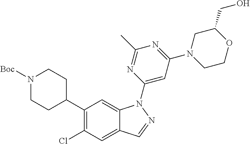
C1(C2CCN([Boc])CC2)=C(Cl)C=C2C(=C1)N(C1=CC(N3CCOC(CO)C3)=NC(C)=N1)N=C2
